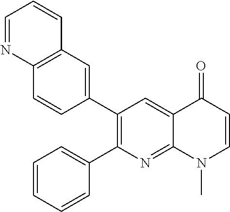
C12=C(C=C(C3=C(C4=CC=CC=C4)N=C4C(=C3)C(=O)C=CN4C)C=C1)C=CC=N2
